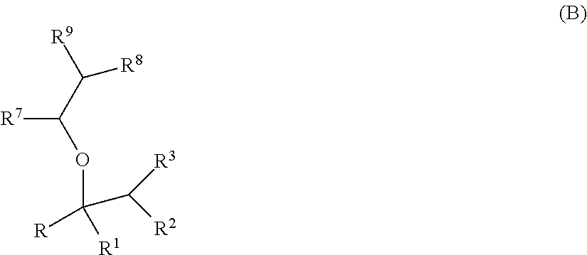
[R7]C(OC([R])(C([R2])[R3])[R1])C([R9])[R8]
